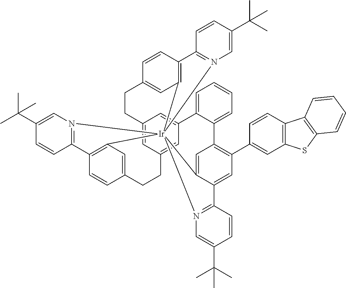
C12=CC3=CC(=C1)C1=CC=CC=C1C1=C(C4=CC5=C(C=C4)C4=C(S5)C=CC=C4)C=C4C(=C1)[Ir]15(C6=C(C=CC(=C6)CC3)C3=N1C=C(C(C)(C)C)C=C3)(C1=C(C=CC(=C1)CC2)C1=N5C=C(C(C)(C)C)C=C1)N1=C4C=CC(C(C)(C)C)=C1
